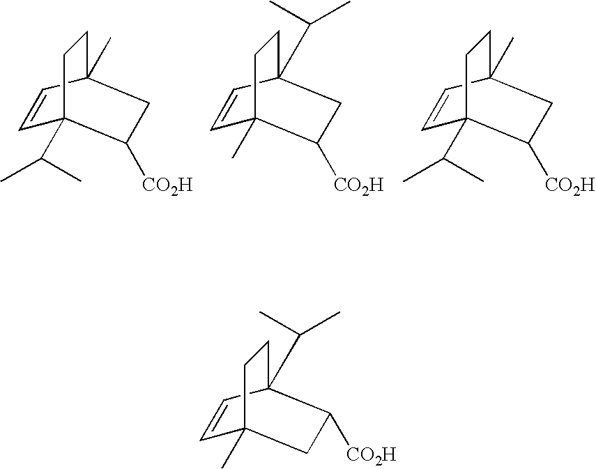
C1=CC2(C)CC([CO2H])C1(C(C)C)CC2.C1=CC2(C(C)C)CC([CO2H])C1(C)CC2.C1=CC2(C)CC([CO2H])C1(C(C)C)CC2.C1=CC2(C(C)C)C([CO2H])CC1(C)CC2
